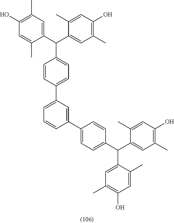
C1(C(C2=CC(C)=C(O)C=C2C)C2=CC=C(C3=CC=CC(C4=CC=C(C(C5=CC(C)=C(O)C=C5C)C5=CC(C)=C(O)C=C5C)C=C4)=C3)C=C2)=CC(C)=C(O)C=C1C
